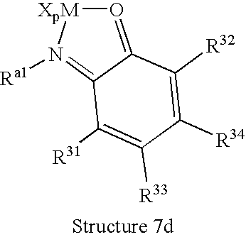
O1=C2C(=N([Ra1])[XpM]1)C([R31])=C([R33])C([R34])=C2[R32]
